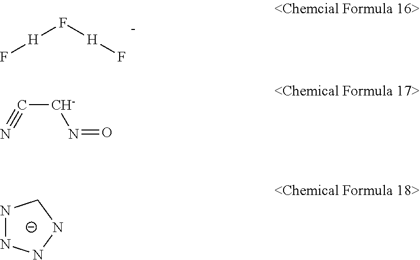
F[H]F[H]F.N1NNNC1.N([CH-]C#N)=O
